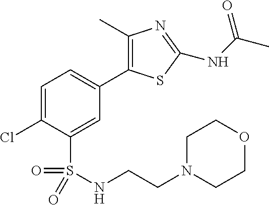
C1=C(Cl)C(S(=O)(=O)NCCN2CCOCC2)=CC(C2=C(C)N=C(NC(C)=O)S2)=C1
